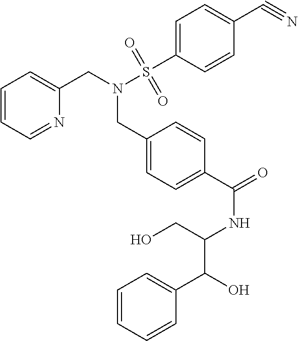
C1=CC=NC(CN(S(C2=CC=C(C#N)C=C2)(=O)=O)CC2=CC=C(C(=O)NC(C(C3=CC=CC=C3)O)CO)C=C2)=C1
